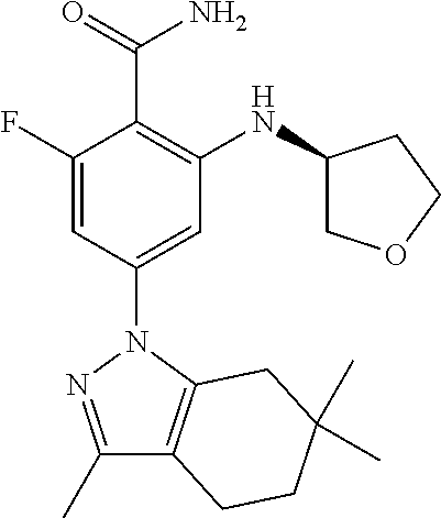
C1(F)=CC(N2N=C(C)C3=C2CC(C)(C)CC3)=CC(NC2COCC2)=C1C(=O)N
